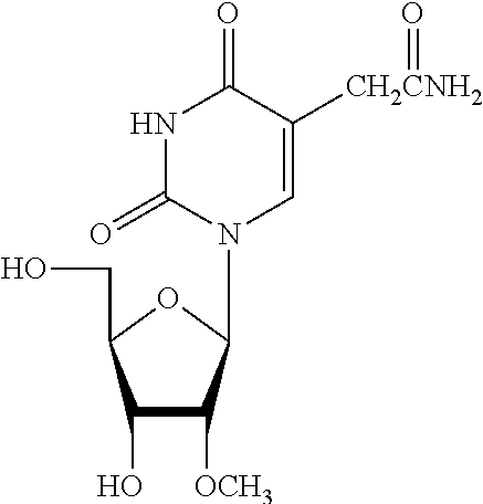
C1(O)C([OCH3])C(N2C(=O)NC(=O)C([CH2CNH2]=O)=C2)OC1CO
